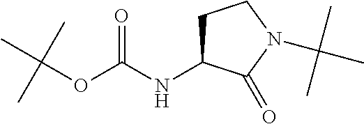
C(OC(NC1CCN(C(C)(C)C)C1=O)=O)(C)(C)C
